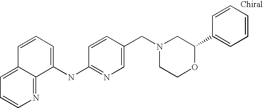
N(C1=NC=C(CN2CCOC(C3=CC=CC=C3)C2)C=C1)C1=CC=CC2=CC=CN=C21
